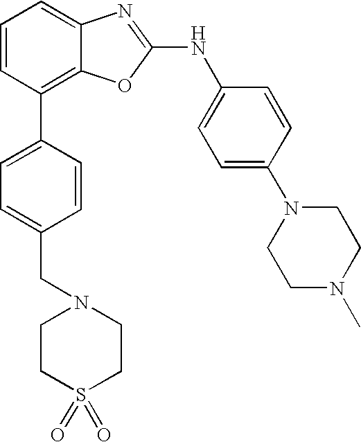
C1=CC(C2=CC=C(CN3CCS(=O)(=O)CC3)C=C2)=C2C(=C1)N=C(NC1=CC=C(N3CCN(C)CC3)C=C1)O2
